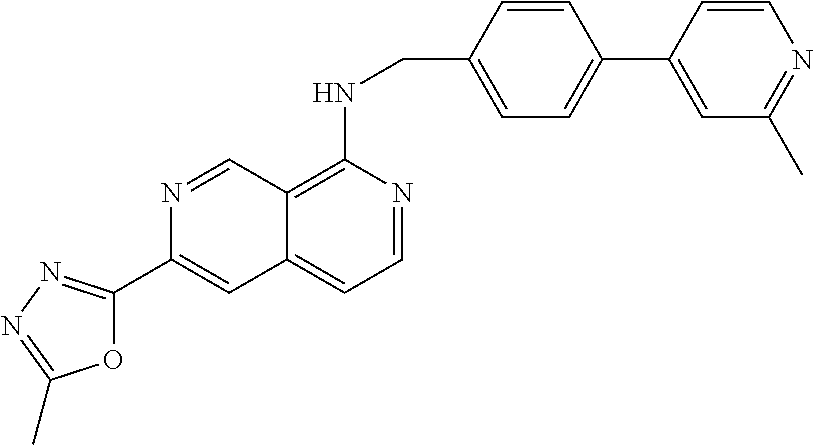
C12=C(NCC3=CC=C(C4=CC(C)=NC=C4)C=C3)N=CC=C1C=C(C1=NN=C(C)O1)N=C2
